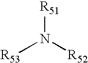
[R53]N([R52])[R51]
